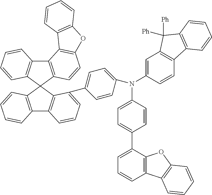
C12=C(C3(C4=C1C=CC=C4)C1=C(C4=C3C(C3=CC=C(N(C5=CC=C(C6=CC=CC7=C6OC6=C7C=CC=C6)C=C5)C5=CC6=C(C=C5)C5=C(C6([Ph])[Ph])C=CC=C5)C=C3)=CC=C4)C=CC=C1)C=CC1=C2C2=C(O1)C=CC=C2
